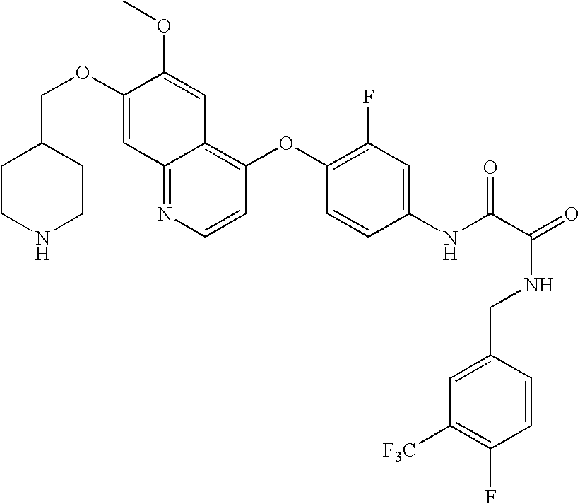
C12=NC=CC(OC3=C(F)C=C(NC(C(=O)NCC4=CC([F3C])=C(F)C=C4)=O)C=C3)=C1C=C(OC)C(OCC1CCNCC1)=C2
